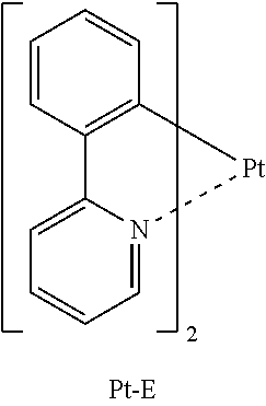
C1=CC2=C(C=C1)[Pt]N1=CC=CC=C21
